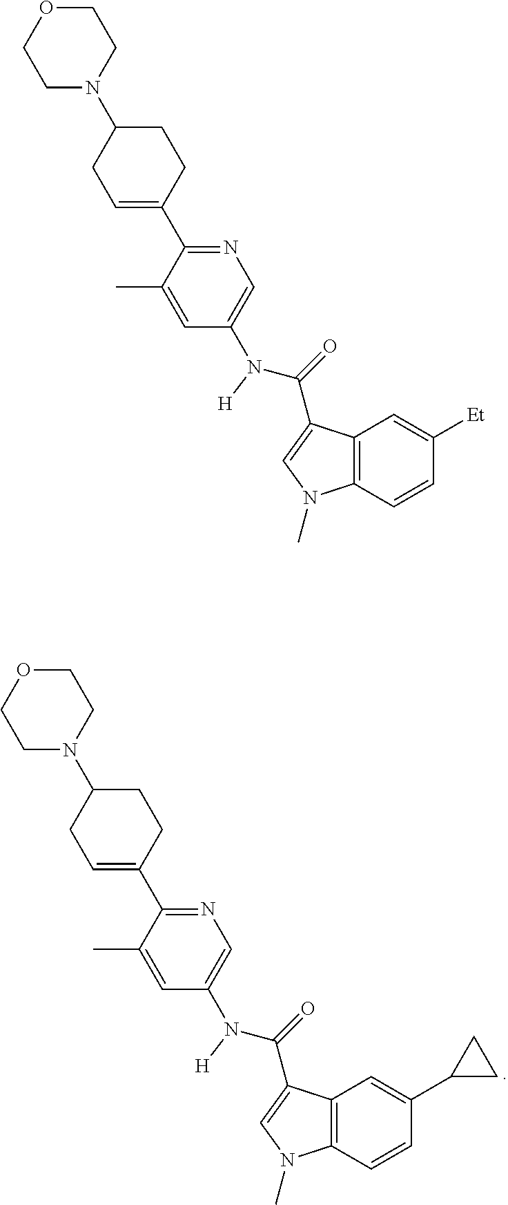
C1OCCN(C2CC=C(C3=NC=C(N(C(=O)C4=CN(C)C5=C4C=C(C4CC4)C=C5)[H])C=C3C)CC2)C1.C1OCCN(C2CC=C(C3=NC=C(N(C(=O)C4=CN(C)C5=C4C=C([Et])C=C5)[H])C=C3C)CC2)C1
